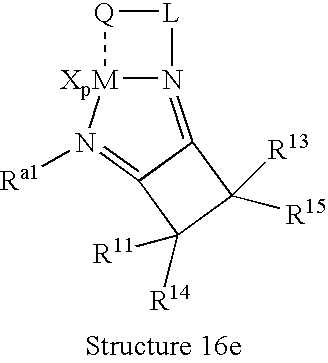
N12=C3C(=N([Ra1])[XpM]1[Q][L]2)C([R14])([R11])C3([R13])[R15]
